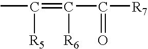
CC([R5])=C([R6])C([R7])=O
